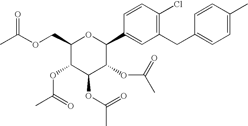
C1(COC(C)=O)C(OC(C)=O)C(OC(C)=O)C(OC(C)=O)C(C2=CC(CC3=CC=C(C)C=C3)=C(Cl)C=C2)O1
